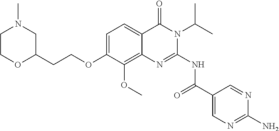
C1=C(OCCC2CN(C)CCO2)C(OC)=C2C(=C1)C(=O)N(C(C)C)C(NC(C1=CN=C(N)N=C1)=O)=N2
